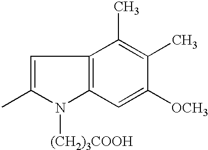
C1=C(C)N([(CH2)3COOH])C2=C1C(C)=C(C)C([OCH3])=C2
